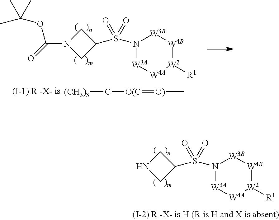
[(CH3)3]C[O(C]=[O)]C.[(I-1) R -X-].N1(C(=O)OC(C)(C)C)CC(S(=O)(=O)N2[W3A][W4A][W2]([R1])[W4B][W3B]2)C1.[(I-2) R -X-].N1CC(S(=O)(=O)N2[W3A][W4A][W2]([R1])[W4B][W3B]2)C1
